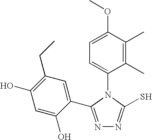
N1=C(C2=CC(CC)=C(O)C=C2O)N(C2=CC=C(OC)C(C)=C2C)C(S)=N1
